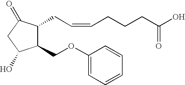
C1(OCC2C(CC=CCCCC(O)=O)C(=O)CC2O)=CC=CC=C1
